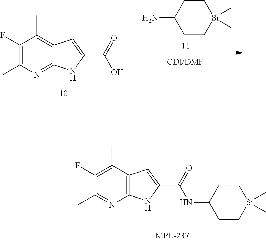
C1=C(C(=O)O)NC2=NC(C)=C(F)C(C)=C12.NC1CC[Si](C)(C)CC1.N(C1CC[Si](C)(C)CC1)C(C1=CC2=C(N1)N=C(C)C(F)=C2C)=O
